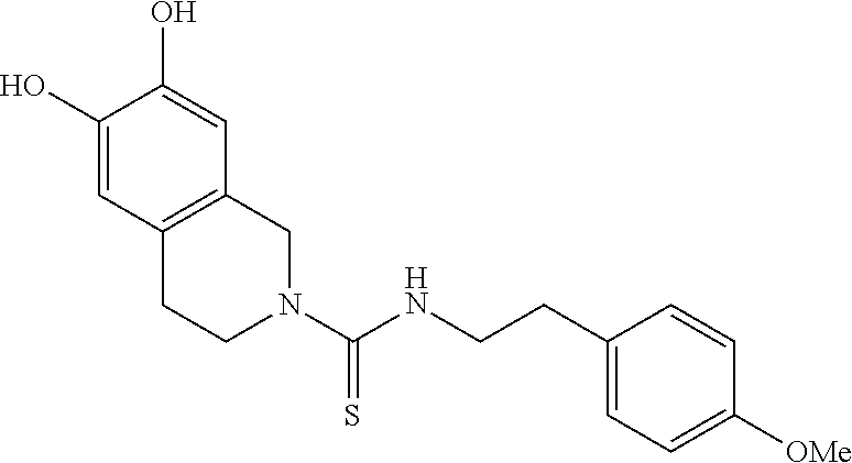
C1(CCNC(N2CC3=C(CC2)C=C(O)C(O)=C3)=S)=CC=C([OMe])C=C1
